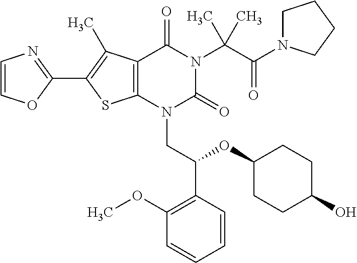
C12=C(C(C)=C(C3=NC=CO3)S1)C(=O)N(C(C(=O)N1CCCC1)(C)C)C(=O)N2CC(C1=C(OC)C=CC=C1)OC1CCC(O)CC1
